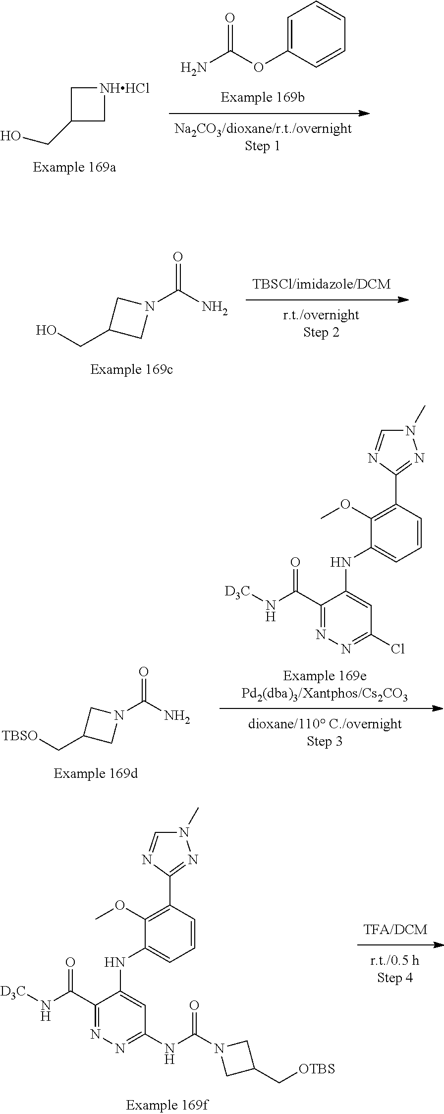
C1=C(OC(N)=O)C=CC=C1.C1(CO)C[NHHCl]C1.O=C(N)N1CC(CO)C1.C1(NC2=CC(Cl)=NN=C2C(N[D3C])=O)=CC=CC(C2=NN(C)C=N2)=C1OC.O=C(N)N1CC(C[TBSO])C1.C1(NC2=CC(NC(N3CC(C[OTBS])C3)=O)=NN=C2C(N[D3C])=O)=CC=CC(C2=NN(C)C=N2)=C1OC
